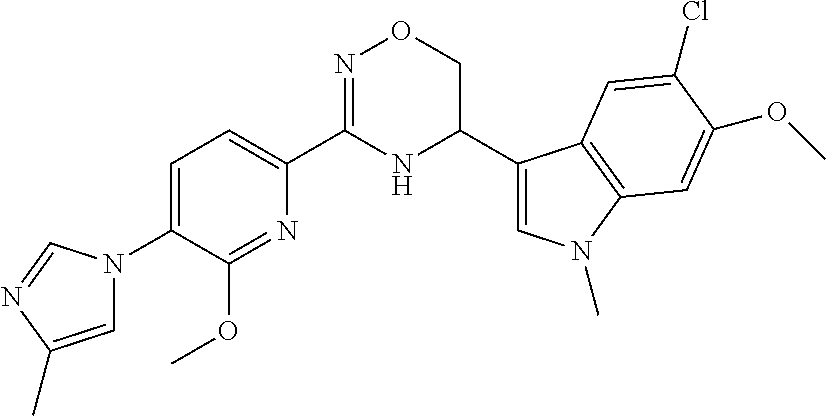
C1=C(N2C=C(C)N=C2)C(OC)=NC(C2=NOCC(C3=CN(C)C4=C3C=C(Cl)C(OC)=C4)N2)=C1
